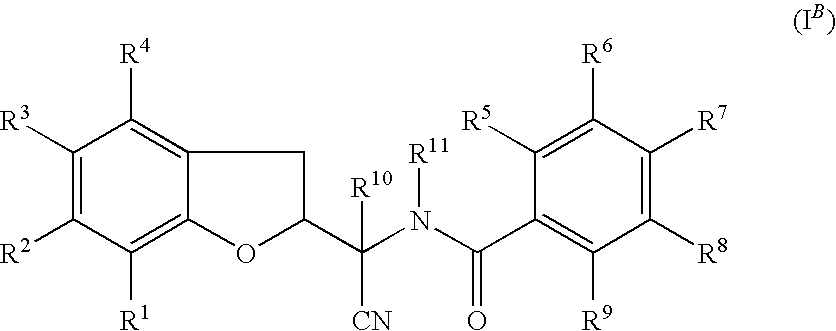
C1([R3])=C([R2])C([R1])=C2C(=C1[R4])CC(C(N(C(C1=C([R9])C([R8])=C([R7])C([R6])=C1[R5])=O)[R11])([CN])[R10])O2
